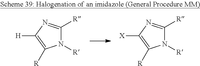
C1([R])=NC([H])=C([R])N1[R].C1([R])=NC([X])=C([R])N1[R]
